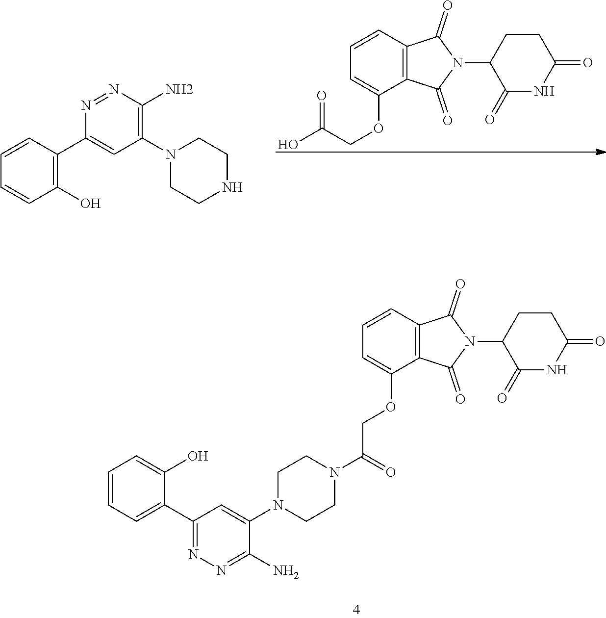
C1CN(C2=CC(C3=CC=CC=C3O)=NN=C2N)CCN1C(COC1=CC=CC2=C1C(=O)N(C1C(=O)NC(=O)CC1)C2=O)=O.C1=CC=C(OCC(O)=O)C2=C1C(=O)N(C1C(=O)NC(=O)CC1)C2=O.C1CNCCN1C1=C(N)N=NC(C2=C(O)C=CC=C2)=C1
